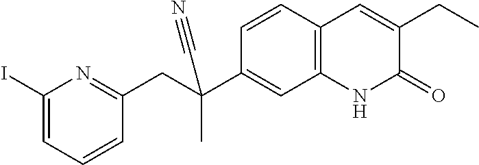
C1(CC(C2=CC3=C(C=C2)C=C(CC)C(=O)N3)(C)C#N)=NC(I)=CC=C1
